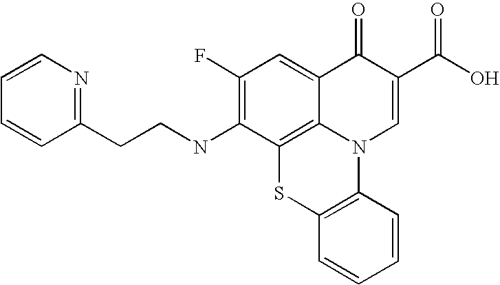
C1(F)=C(NCCC2=NC=CC=C2)C2=C3C(=C1)C(=O)C(C(O)=O)=CN3C1=C(S2)C=CC=C1
